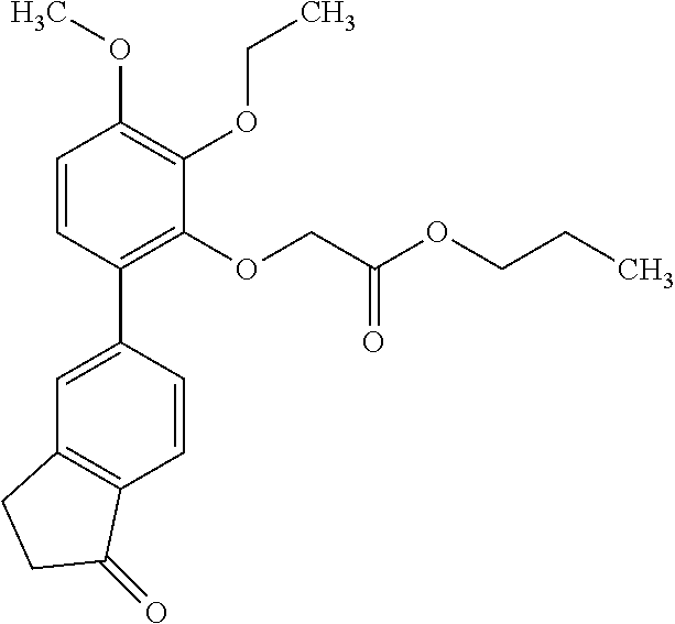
C1=C(C2=C(OCC(OCCC)=O)C(OCC)=C(OC)C=C2)C=CC2=C1CCC2=O
